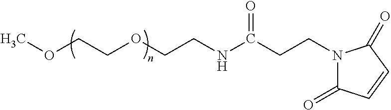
O(CCOCCNC(CCN1C(=O)C=CC1=O)=O)C
